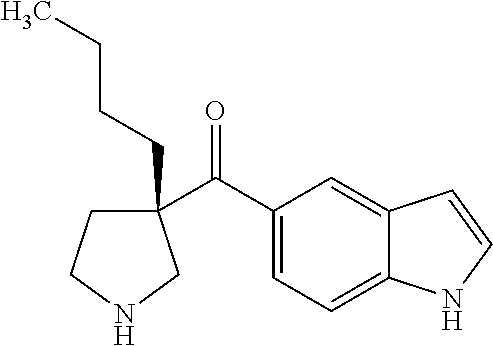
C(=O)(C1(CCCC)CCNC1)C1=CC=C2C(=C1)C=CN2
